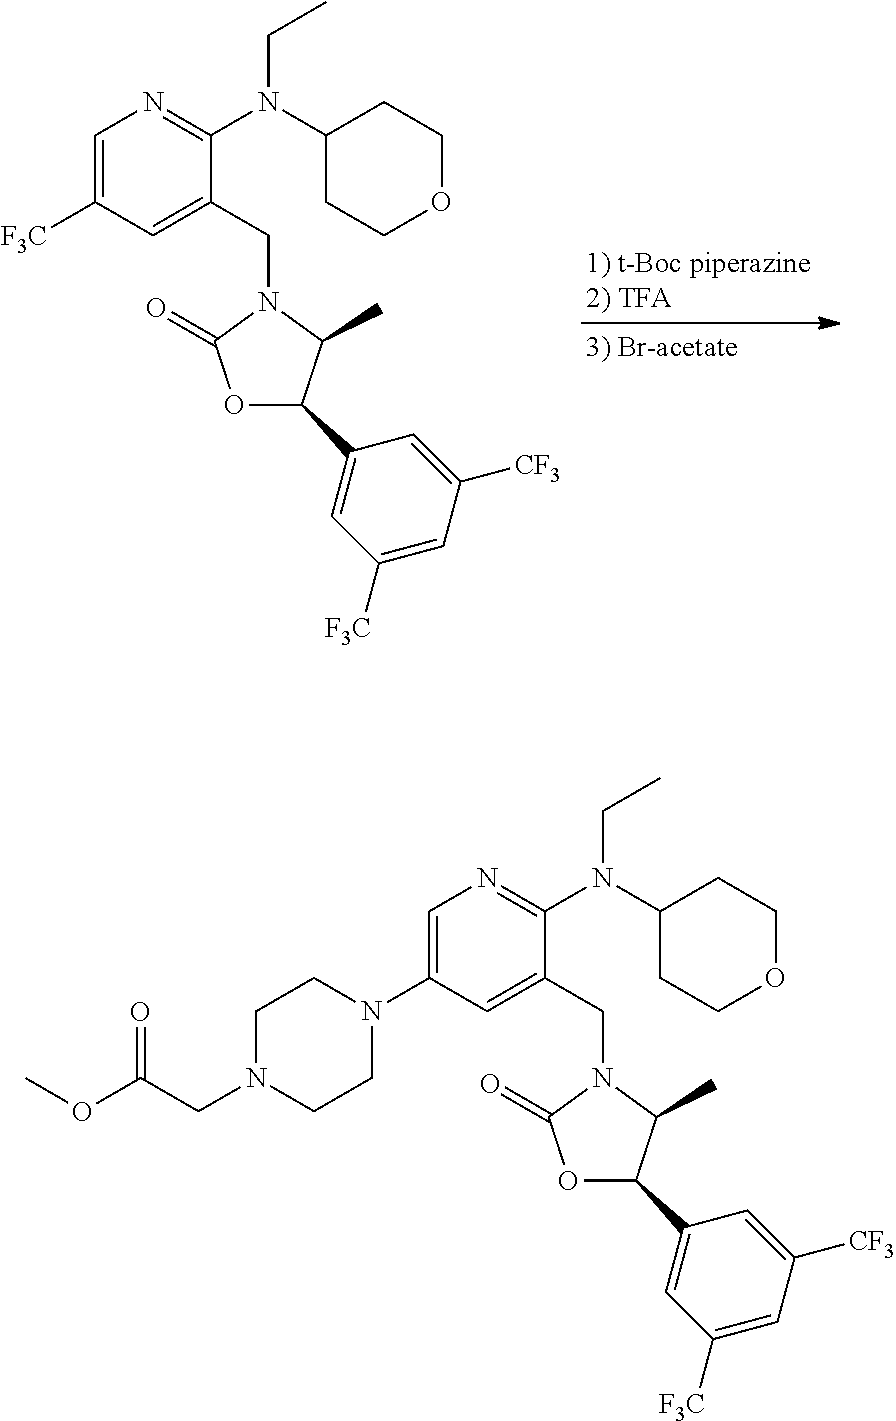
C1=C([F3C])C=C(CN2C(=O)OC(C3=CC([F3C])=CC([CF3])=C3)C2C)C(N(C2CCOCC2)CC)=N1.C1=C(N2CCN(CC(OC)=O)CC2)C=C(CN2C(=O)OC(C3=CC([F3C])=CC([CF3])=C3)C2C)C(N(C2CCOCC2)CC)=N1
